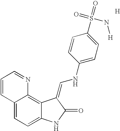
C1=CC2=CC=C3C(=C2N=C1)C(=CNC1=CC=C(S(=O)(=O)N[H])C=C1)C(=O)N3.[H]
